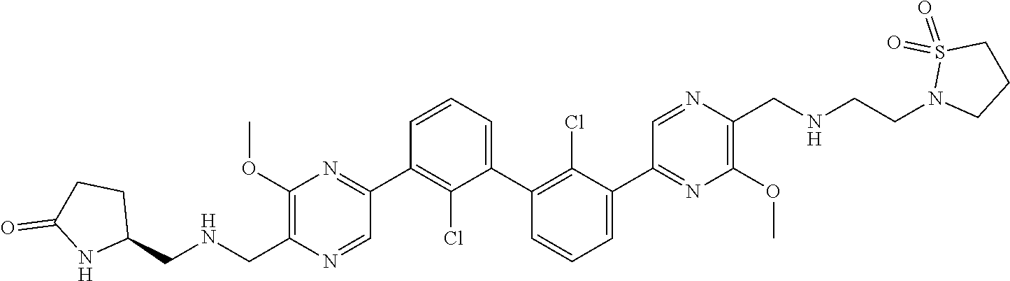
C1(OC)=C(C[HN]CC2CCC(=O)N2)N=CC(C2=C(Cl)C(C3=C(Cl)C(C4=NC(OC)=C(CNCCN5CCCS5(=O)=O)N=C4)=CC=C3)=CC=C2)=N1
